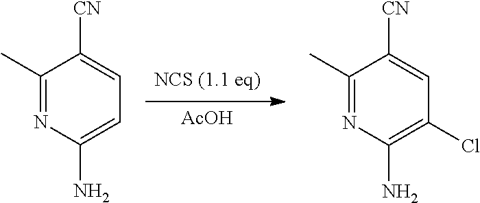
[AcOH].C1(C)=NC(N)=CC=C1[CN].C1(C)=NC(N)=C(Cl)C=C1[CN]
